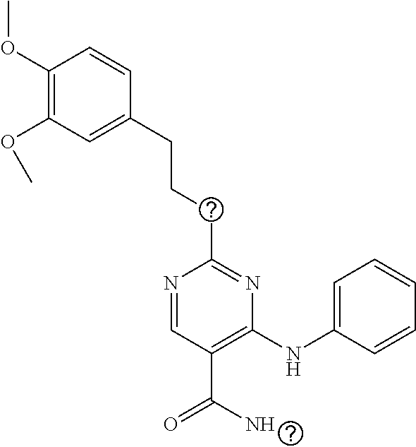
C1(CCCC2=CC(OC)=C(OC)C=C2)=NC(NC2=CC=CC=C2)=C(C(=O)N)C=N1
